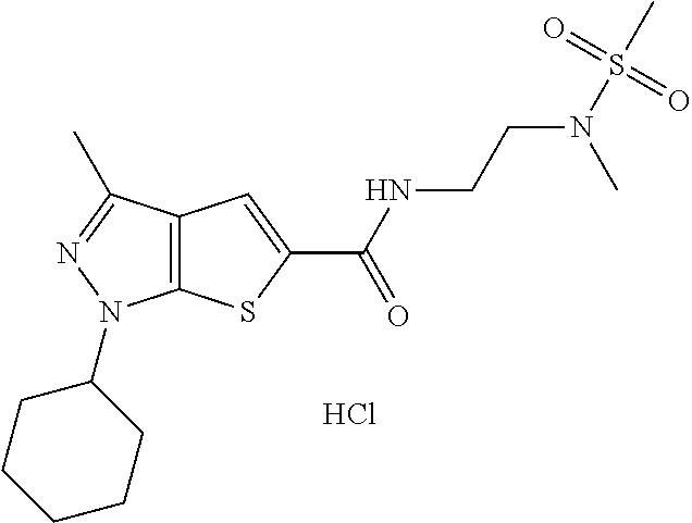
C12=C(C(C)=NN1C1CCCCC1)C=C(C(NCCN(C)S(C)(=O)=O)=O)S2.Cl
